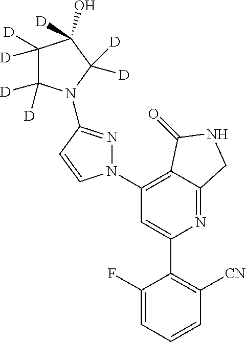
C1(N2N=C(N3C([D])([D])C([D])([D])C([D])(O)C3([D])[D])C=C2)=C2C(=NC(C3=C([CN])C=CC=C3F)=C1)CNC2=O
